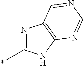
N1=C(C)NC2=C1C=NC=N2
